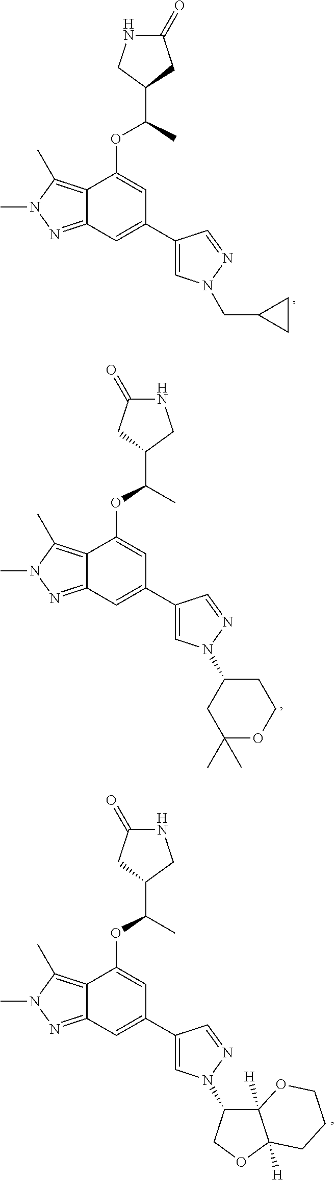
C12=NN(C)C(C)=C1C(OC(C1CC(=O)NC1)C)=CC(C1=CN(CC3CC3)N=C1)=C2.C12=NN(C)C(C)=C1C(OC(C1CC(=O)NC1)C)=CC(C1=CN(C3CC(C)(C)OCC3)N=C1)=C2.C12=NN(C)C(C)=C1C(OC(C1CC(=O)NC1)C)=CC(C1=CN(C3C4([H])C([H])(OC3)CCCO4)N=C1)=C2
